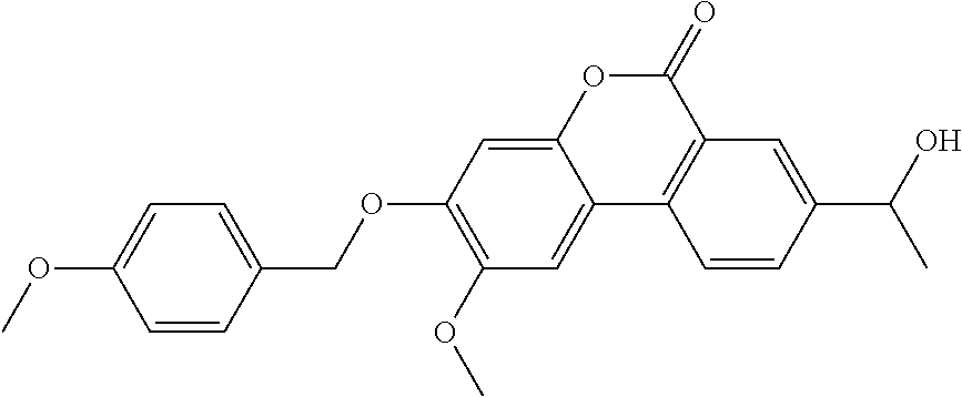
C1=CC(COC2=C(OC)C=C3C(=C2)OC(=O)C2=C3C=CC(C(O)C)=C2)=CC=C1OC
